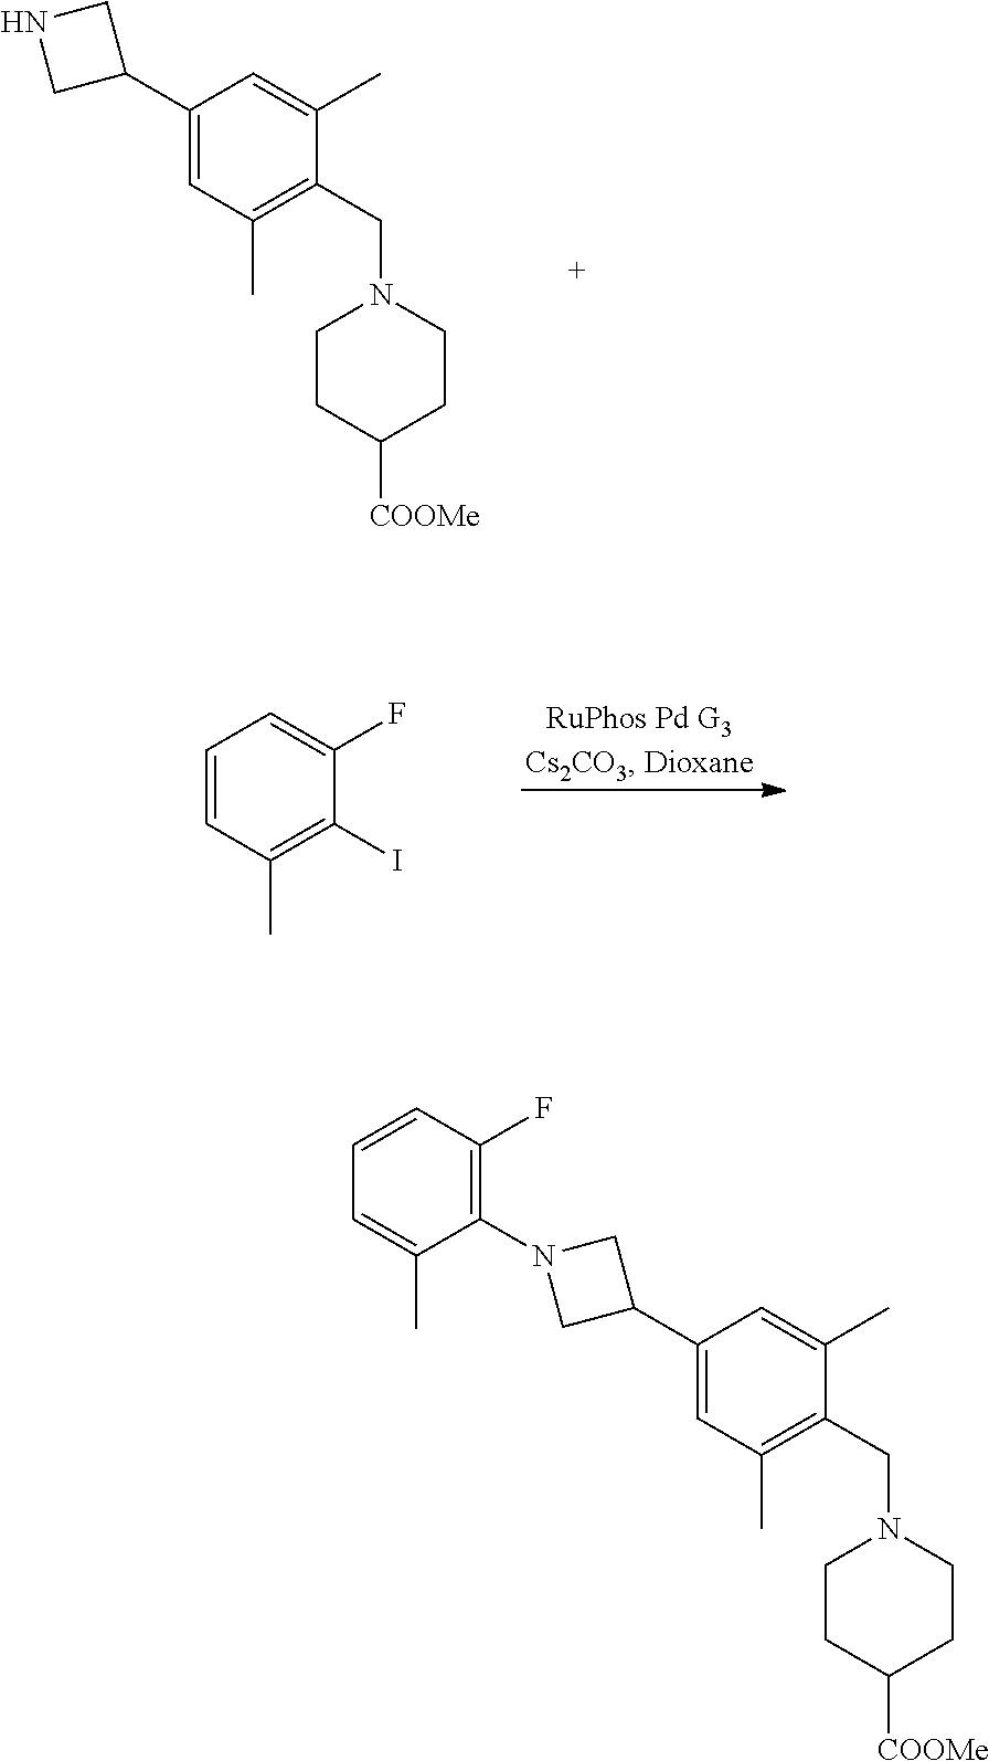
C1(C2CNC2)=CC(C)=C(CN2CCC([COOMe])CC2)C(C)=C1.C1=CC(C)=C(I)C(F)=C1.C1(C2CN(C3=C(F)C=CC=C3C)C2)=CC(C)=C(CN2CCC([COOMe])CC2)C(C)=C1
